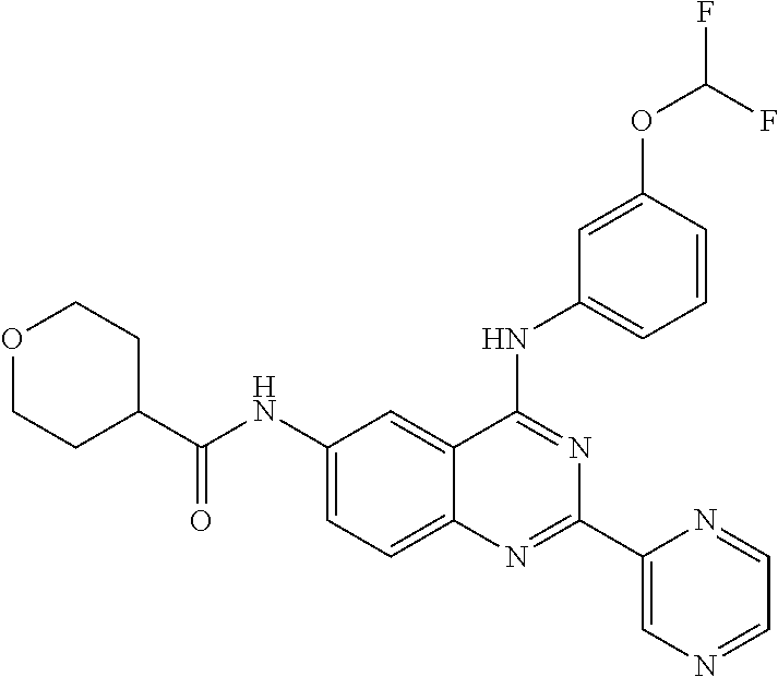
C1(C(NC2=CC=C3C(=C2)C(NC2=CC=CC(OC(F)F)=C2)=NC(C2=CN=CC=N2)=N3)=O)CCOCC1
